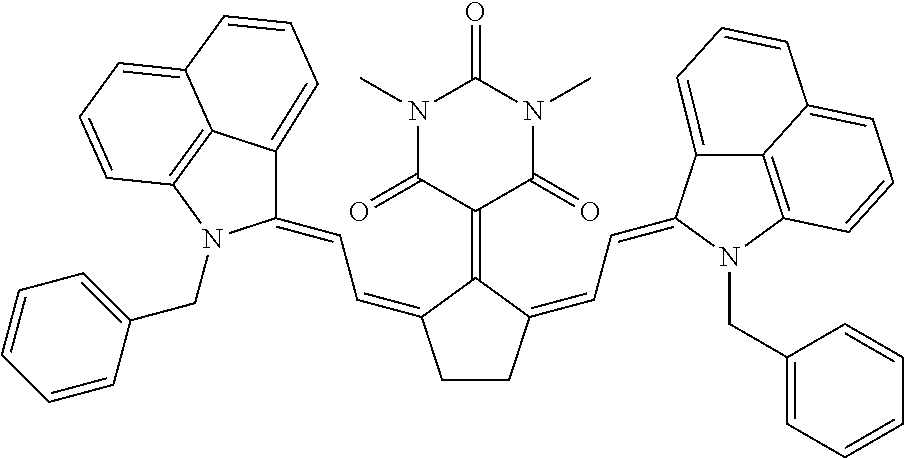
C1CC(=CC=C2C3=CC=CC4=CC=CC(=C34)N2CC2=CC=CC=C2)C(=C2C(=O)N(C)C(=O)N(C)C2=O)C1=CC=C1C2=CC=CC3=CC=CC(=C23)N1CC1=CC=CC=C1
